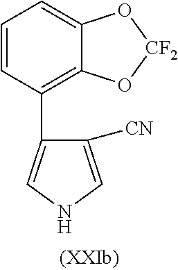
C1=CC(C2=CNC=C2[CN])=C2C(=C1)O[CF2]O2
